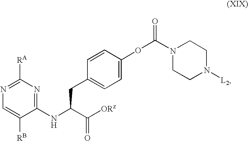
N(C(C([ORz])=O)CC1=CC=C(OC(=O)N2CCN([L2])CC2)C=C1)C1=NC([RA])=NC=C1[RB]
